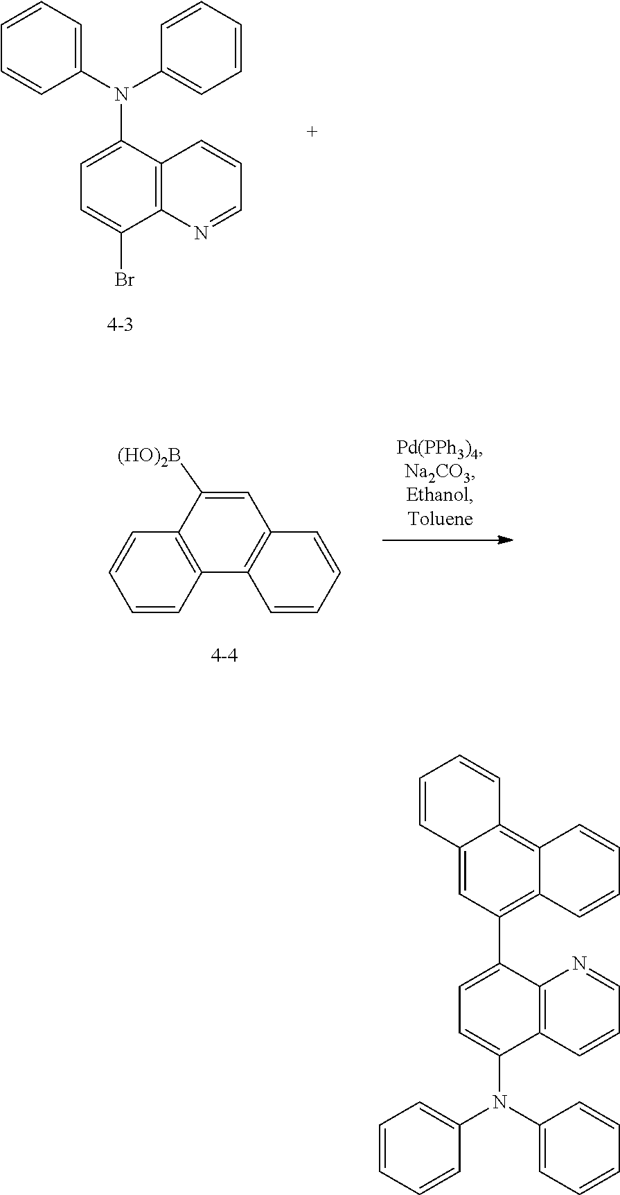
C1=C(N(C2=CC=CC=C2)C2=CC=C(Br)C3=C2C=CC=N3)C=CC=C1.C12=C(C=CC=C1)C([(HO)2B])=CC1=C2C=CC=C1.C1=C(N(C2=CC=C(C3=C4C(=C5C(=C3)C=CC=C5)C=CC=C4)C3=C2C=CC=N3)C2=CC=CC=C2)C=CC=C1
